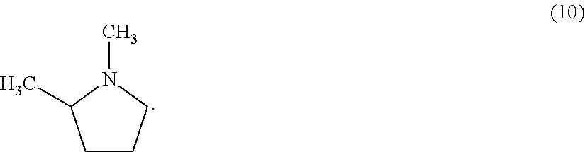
C1CCN(C)C1C
